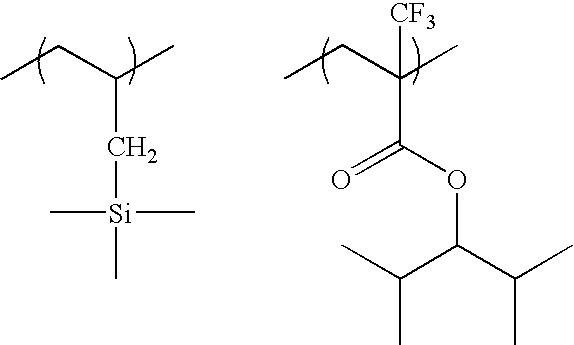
CCC(C)C[Si](C)(C)C.CCC(C)([CF3])C(OC(C(C)C)C(C)C)=O
